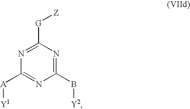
N1=C([G][Z])N=C(B[Y2])N=C1[A][Y1]
